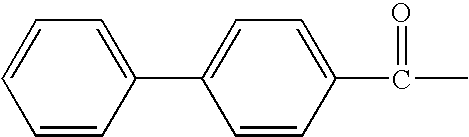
CC(=O)C1=CC=C(C2=CC=CC=C2)C=C1
